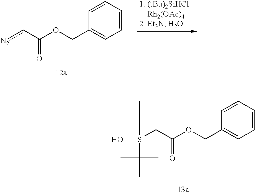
C1=CC=CC=C1COC(C=[N2])=O.C1=CC=CC=C1COC(C[Si](O)(C(C)(C)C)C(C)(C)C)=O
